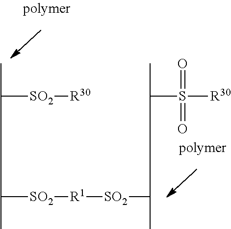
CC([SO2][R30])C([SO2][R1][SO2]C(C(S([R30])(=O)=O)C)C)C
